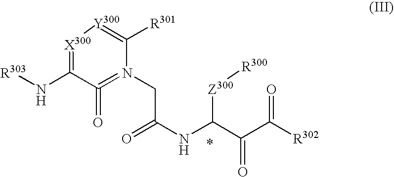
[X300]1=C(N[R303])C(=O)=N(CC(=O)NC(C(C([R302])=O)=O)[Z300][R300])C([R301])=[Y300]1
